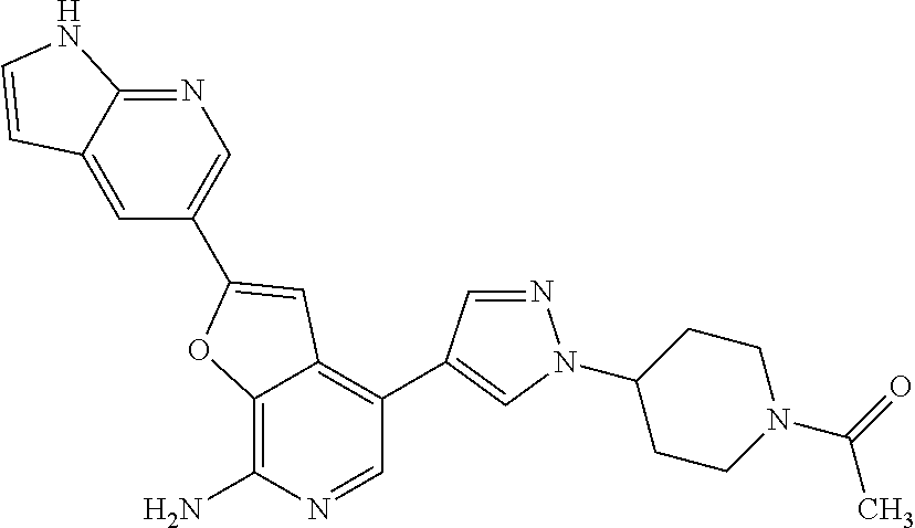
C12=C(N)N=CC(C3=CN(C4CCN(C(=O)C)CC4)N=C3)=C1C=C(C1=CN=C3C(=C1)C=CN3)O2
